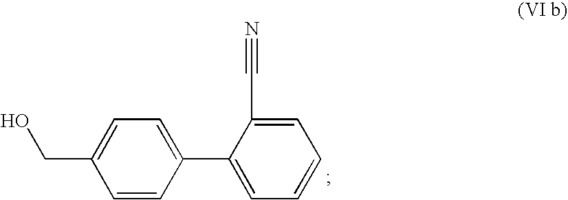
C(C1=CC=C(C2=CC=CC=C2C#N)C=C1)O
